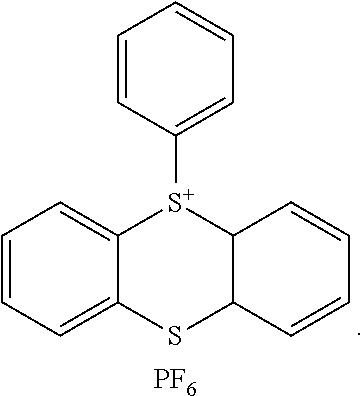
C1=CC=C2C(=C1)[S+](C1=CC=CC=C1)C1C(S2)C=CC=C1.[PF6]
